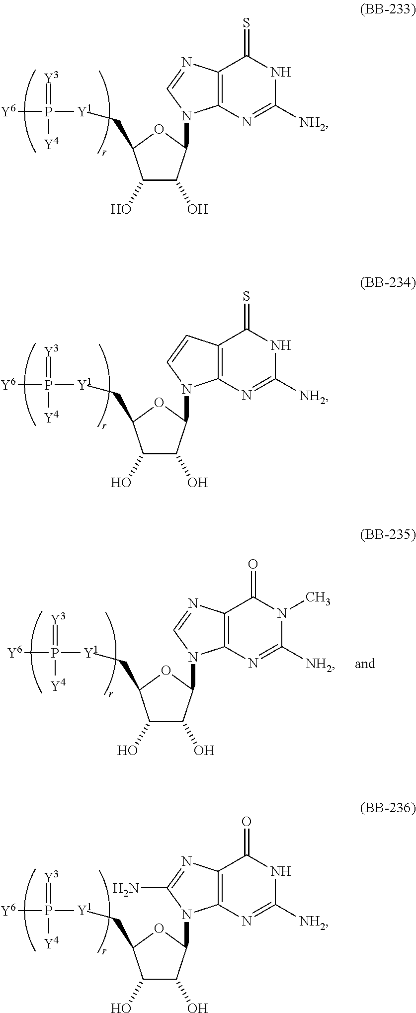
C12=C(N=C([NH2])NC1=S)N(C1C(O)C(O)C(C[Y1]P([Y6])(=[Y3])[Y4])O1)C=N2.C12=C(N=C([NH2])NC1=S)N(C1C(O)C(O)C(C[Y1]P([Y6])([Y4])=[Y3])O1)C=C2.C12=C(N=C([NH2])NC1=O)N(C1C(O)C(O)C(C[Y1]P([Y6])([Y4])=[Y3])O1)C(N)=N2.C12=C(N=C([NH2])N(C)C1=O)N(C1C(O)C(O)C(C[Y1]P([Y6])([Y4])=[Y3])O1)C=N2
